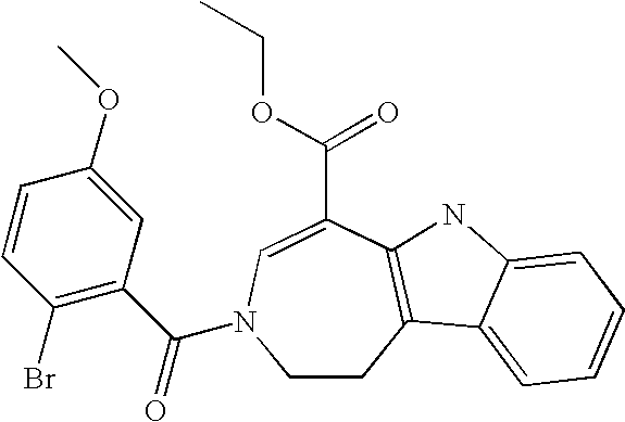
C1CC2=C(C(C(OCC)=O)=CN1C(C1=C(Br)C=CC(OC)=C1)=O)NC1=CC=CC=C21
